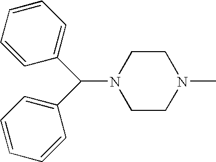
C(N1CCN(C)CC1)(C1=CC=CC=C1)C1=CC=CC=C1
